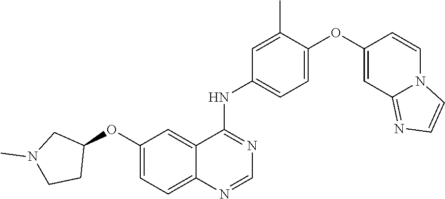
C1=C(OC2=CC3=NC=CN3C=C2)C(C)=CC(NC2=NC=NC3=CC=C(OC4CN(C)CC4)C=C23)=C1
